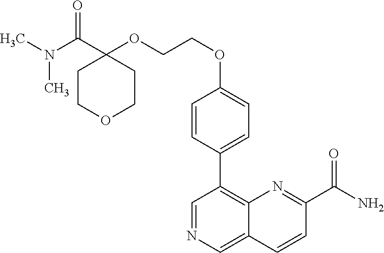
C1(OCCOC2(C(N(C)C)=O)CCOCC2)=CC=C(C2=C3C(=CN=C2)C=CC(C(N)=O)=N3)C=C1
